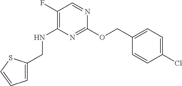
C(NC1=C(F)C=NC(OCC2=CC=C(Cl)C=C2)=N1)C1=CC=CS1
